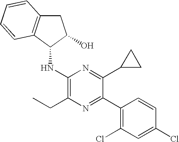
C1(NC2C(O)CC3=C2C=CC=C3)=C(CC)N=C(C2=C(Cl)C=C(Cl)C=C2)C(C2CC2)=N1
